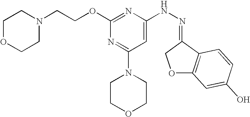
N1(CCOC2=NC(NN=C3COC4=C3C=CC(O)=C4)=CC(N3CCOCC3)=N2)CCOCC1
